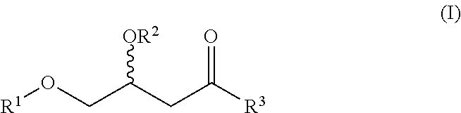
[R1]OCC(CC([R3])=O)[OR2]
